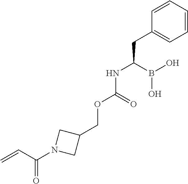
C1=CC=CC=C1CC(B(O)O)NC(=O)OCC1CN(C(=O)C=C)C1
